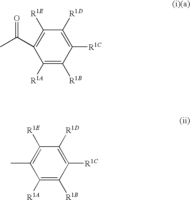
CC1=C([R1E])C([R1D])=C([R1C])C([R1B])=C1[R1A].C1(C(C)=O)=C([R1E])C([R1D])=C([R1C])C([R1B])=C1[R1A]
